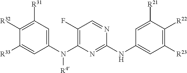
C1(N(C2=C(F)C=NC(NC3=CC([R23])=C([R22])C([R21])=C3)=N2)[R4])=CC([R31])=C([R32])C([R33])=C1
